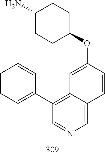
C1(C2=C3C=C(OC4CCC(N)CC4)C=CC3=CN=C2)=CC=CC=C1
